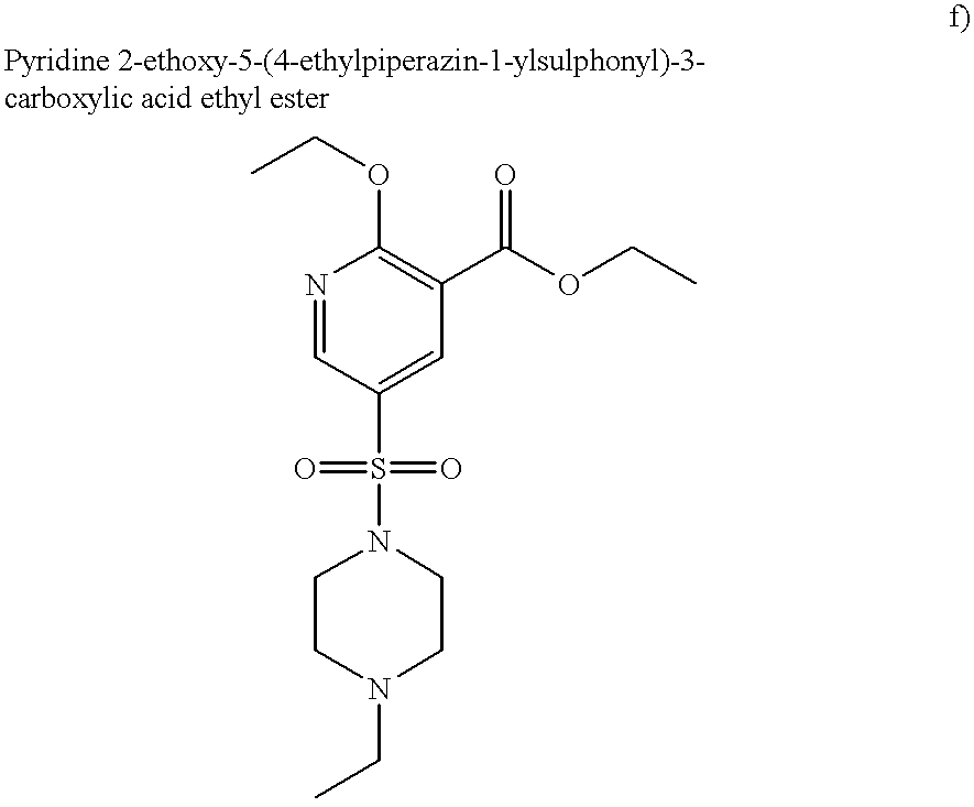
N1=CC(S(N2CCN(CC)CC2)(=O)=O)=CC(C(OCC)=O)=C1OCC
